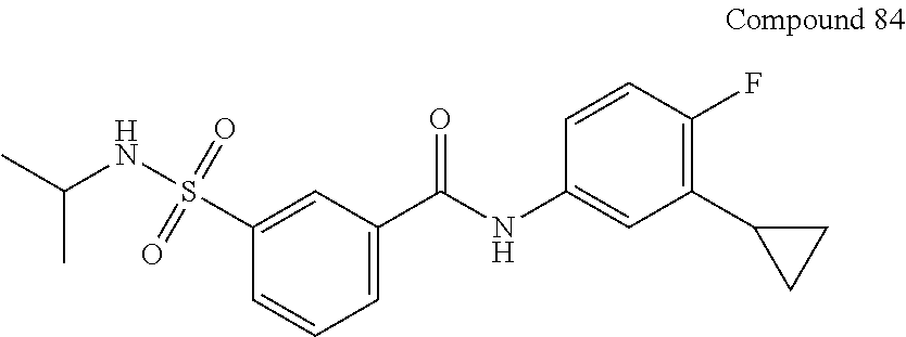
C1(S(NC(C)C)(=O)=O)=CC(C(NC2=CC(C3CC3)=C(F)C=C2)=O)=CC=C1
